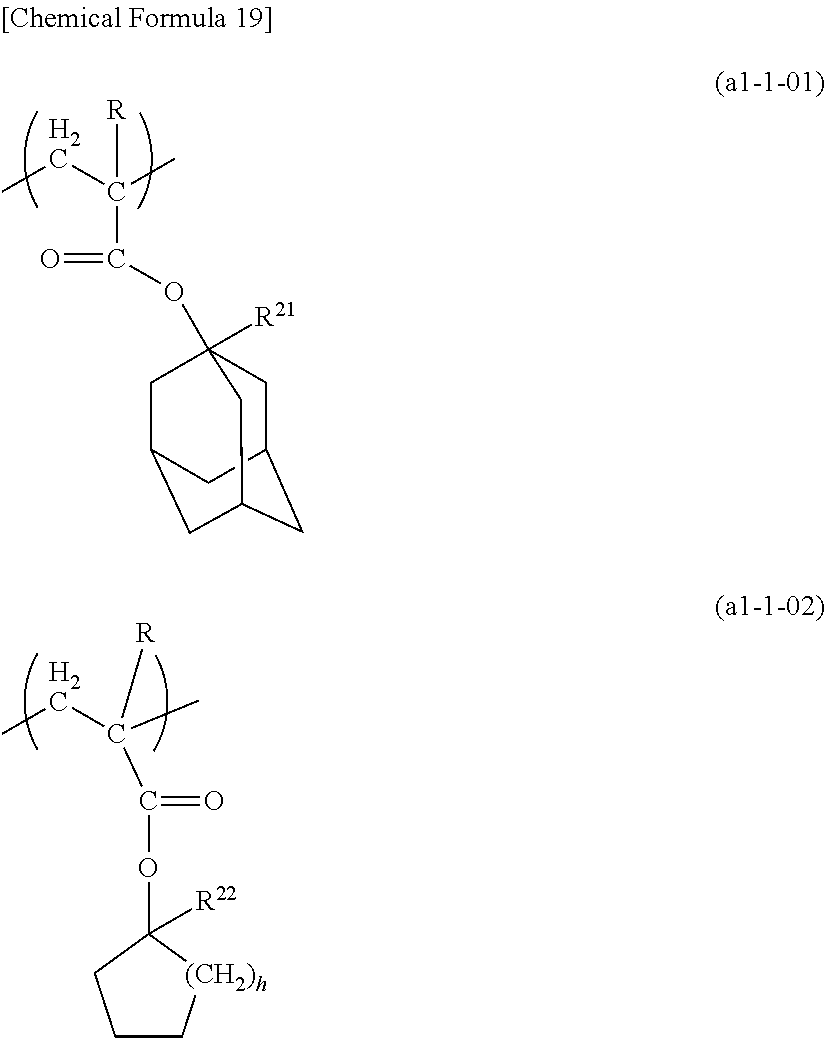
CCC(C)([R])C(=O)OC12([R21])CC3CC(CC(C1)C3)C2.CCC(C)([R])C(=O)OC1([R22])CCC[(CH2)h]1
